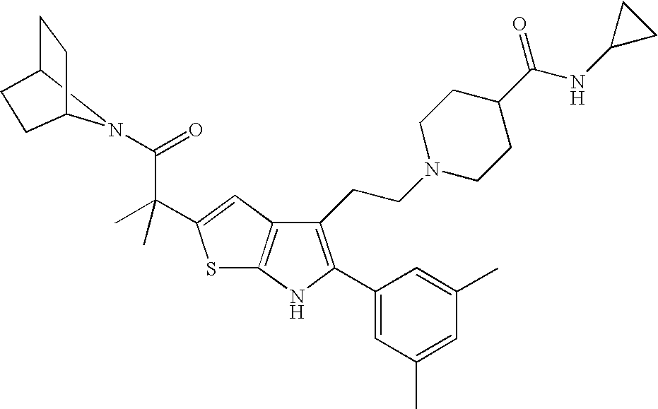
N1(C(=O)C(C2=CC3=C(S2)NC(C2=CC(C)=CC(C)=C2)=C3CCN2CCC(C(NC3CC3)=O)CC2)(C)C)C2CCC1CC2
